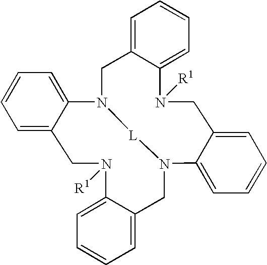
C1=CC=C2C(=C1)N1CC3=CC=CC=C3N([R1])CC3=CC=CC=C3N([L]1)CC1=CC=CC=C1N([R1])C2
